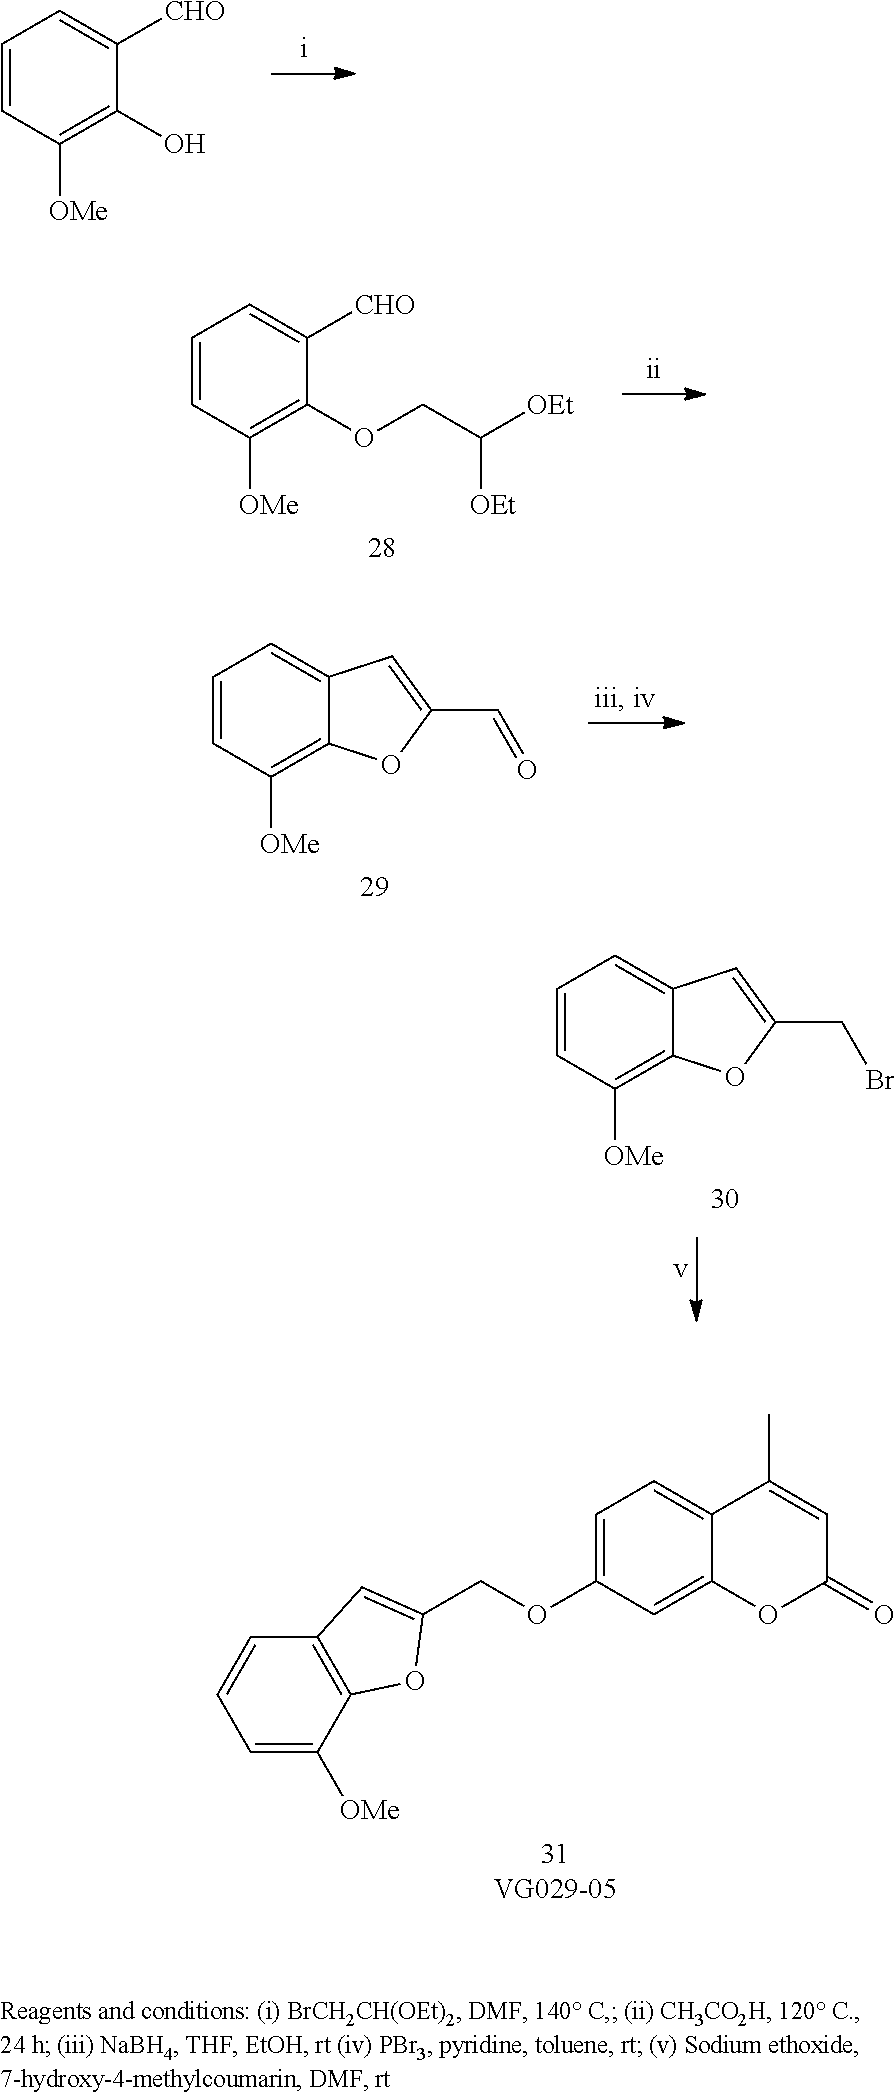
C1=CC([OMe])=C(O)C([CHO])=C1.C1=CC([OMe])=C(OCC([OEt])[OEt])C([CHO])=C1.C1=CC([OMe])=C2C(=C1)C=C(C=O)O2.C1=CC([OMe])=C2C(=C1)C=C(CBr)O2.C1=C(OCC2=CC3=C(C([OMe])=CC=C3)O2)C=C2C(=C1)C(C)=CC(=O)O2
